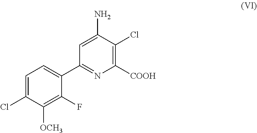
C1=C(Cl)C([OCH3])=C(F)C(C2=NC([COOH])=C(Cl)C(N)=C2)=C1
